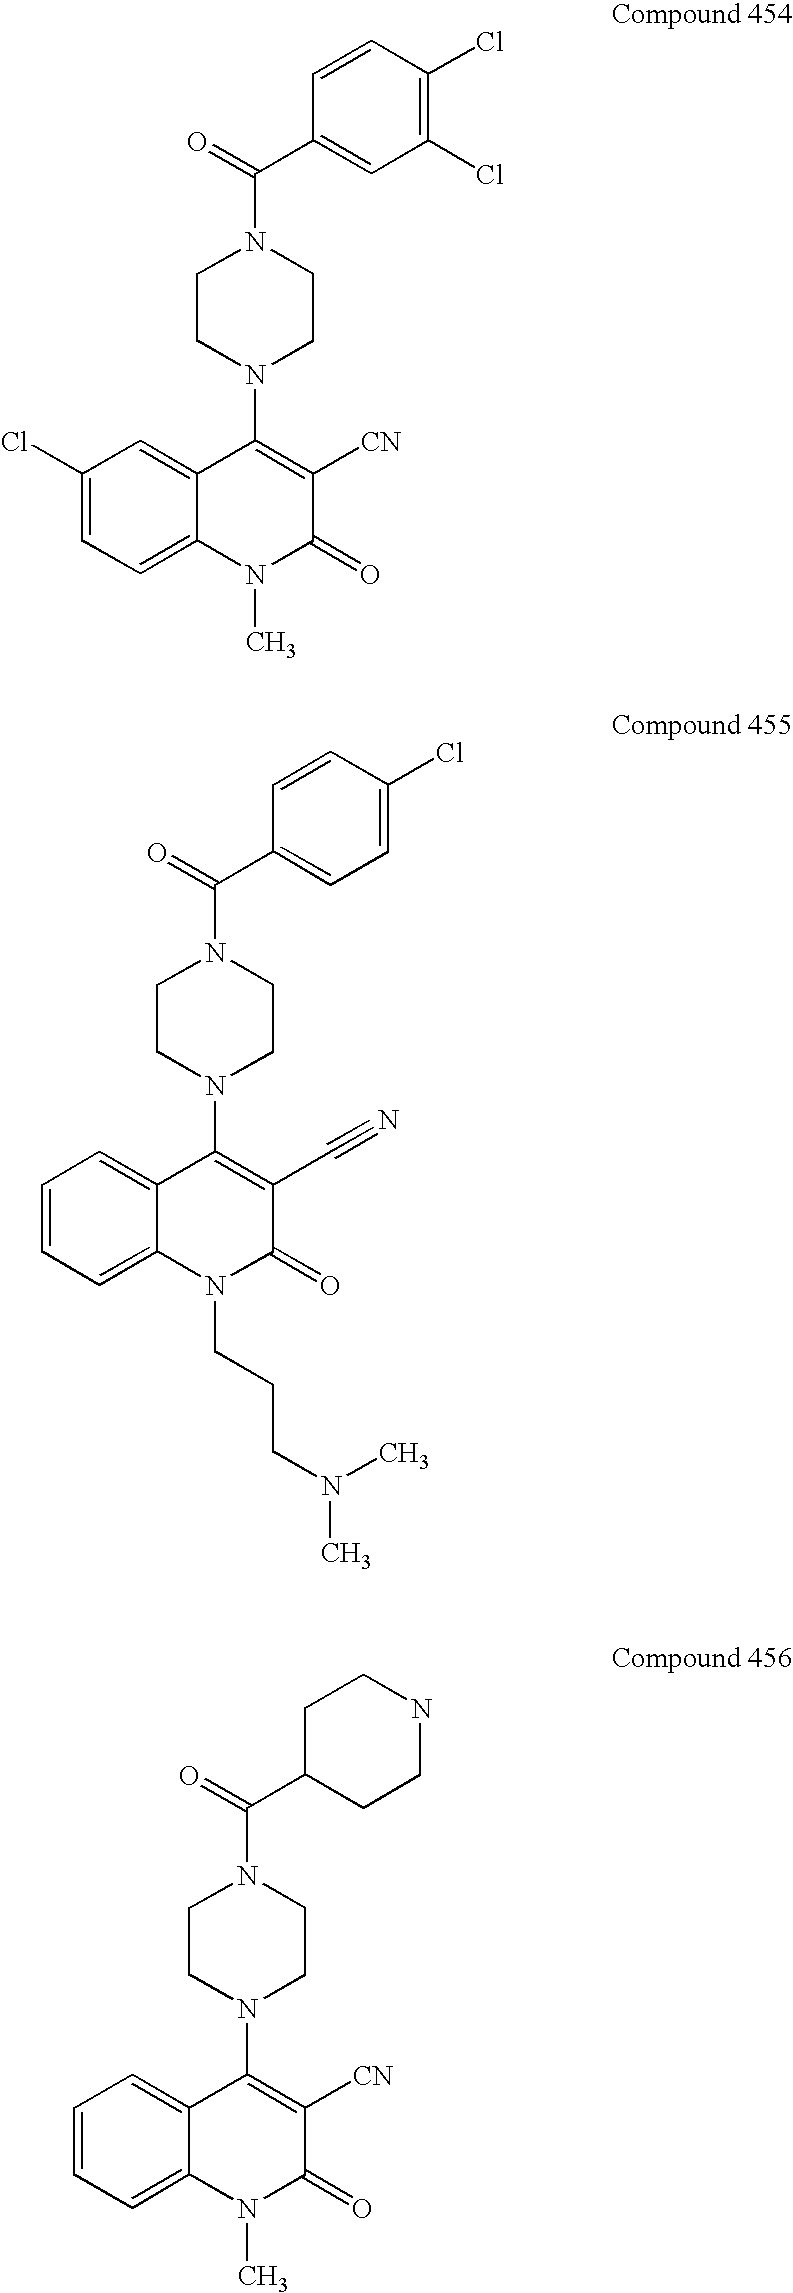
C1=CC(Cl)=C(Cl)C=C1C(=O)N1CCN(C2=C([CN])C(=O)N(C)C3=CC=C(Cl)C=C23)CC1.C1=CC(Cl)=CC=C1C(=O)N1CCN(C2=C(C#N)C(=O)N(CCCN(C)C)C3=CC=CC=C23)CC1.C1C(C(=O)N2CCN(C3=C([CN])C(=O)N(C)C4=CC=CC=C34)CC2)CCNC1
